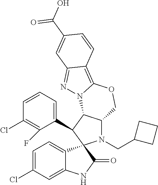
C1=CC=C(C2C3C(N(CC4CCC4)C24C2=CC=C(Cl)C=C2NC4=O)COC2=C4C(=NN32)C=C(C(O)=O)C=C4)C(F)=C1Cl
